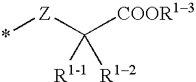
*[Z]C([COOR13])([R1-1])[R12]
